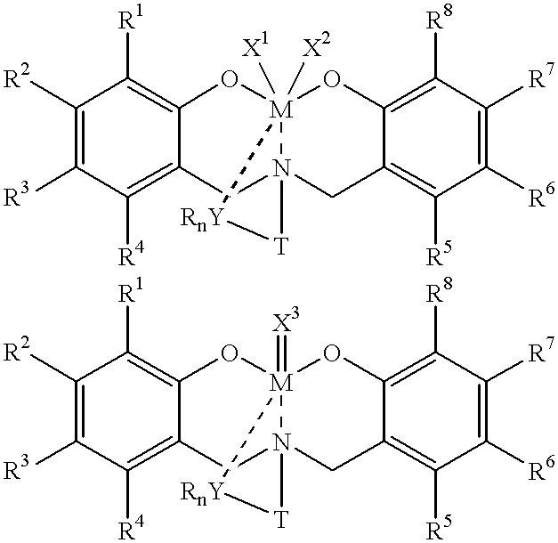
C1([R2])=C([R3])C([R4])=C2C(=C1[R1])O[M]13([X1])([X2])N(C2)(CC2=C([R5])C([R6])=C([R7])C([R8])=C2O1)[T][RnY]3.C1([R2])=C([R3])C([R4])=C2C(=C1[R1])O[M]13(=[X3])N(C2)(CC2=C([R5])C([R6])=C([R7])C([R8])=C2O1)[T][RnY]3
